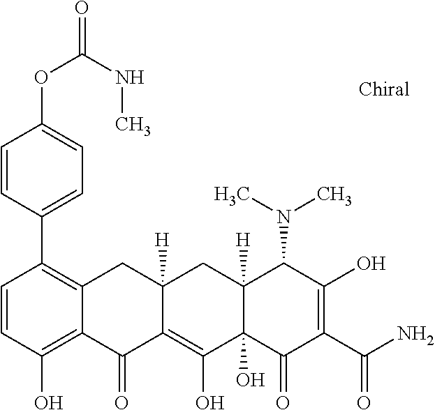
C1=CC(O)=C2C(=C1C1=CC=C(OC(=O)NC)C=C1)CC1([H])C(=C(O)C3(O)C([H])(C1)C(N(C)C)C(O)=C(C(N)=O)C3=O)C2=O
